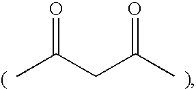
O=C(CC(C)=O)C
